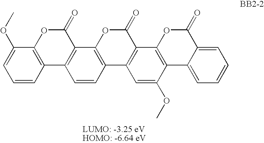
C1=CC=C(OC)C2=C1C1=C(C(=O)O2)C2=C(C=C1)C1=C(C(=O)O2)C2=C(C(OC)=C1)C1=CC=CC=C1C(=O)O2
